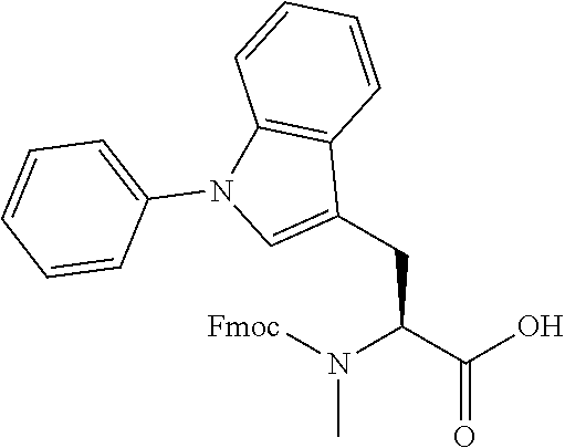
CN(C(C(=O)O)CC1=CN(C2=CC=CC=C2)C2=C1C=CC=C2)[Fmoc]
